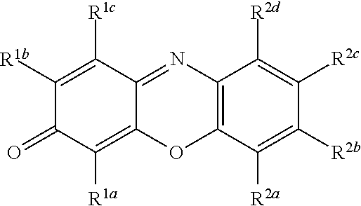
C1([R1b])=C([R1c])C2=NC3=C(OC2=C([R1a])C1=O)C([R2a])=C([R2b])C([R2c])=C3[R2d]
